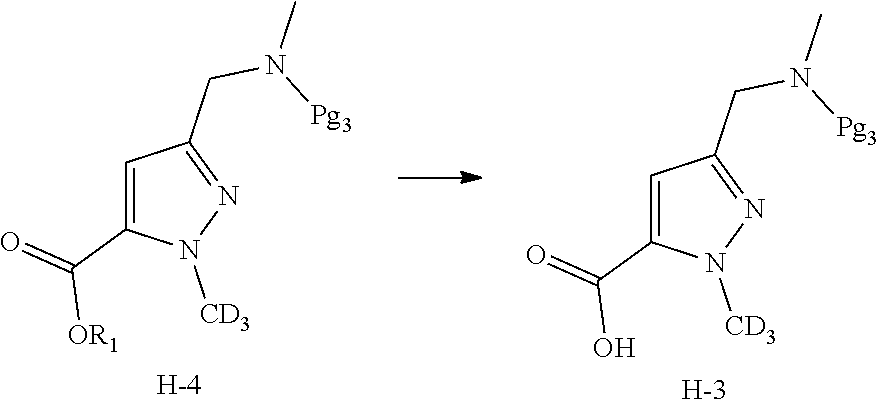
C1=C(C(=O)[OR1])N([CD3])N=C1CN([Pg3])C.[H].C1=C(C(=O)O)N([CD3])N=C1CN([Pg3])C.[H]
